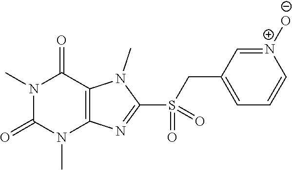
N1(C)C(=O)N(C)C2=C(C1=O)N(C)C(S(=O)(CC1=CC=C[N+]([O-])=C1)=O)=N2
